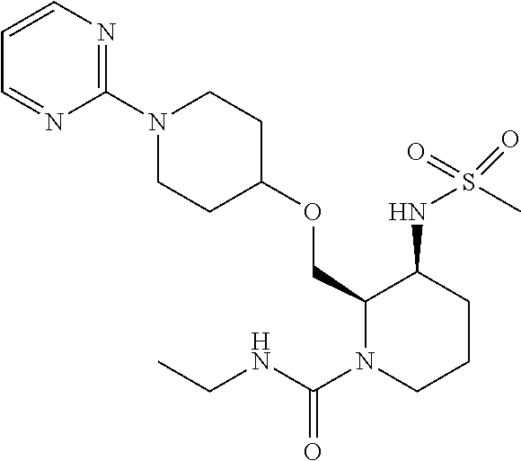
C1(COC2CCN(C3=NC=CC=N3)CC2)N(C(NCC)=O)CCCC1NS(C)(=O)=O
